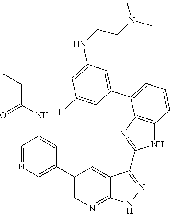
C1=NC=C(C2=CN=C3C(=C2)C(C2=NC4=C(N2)C=CC=C4C2=CC(NCCN(C)C)=CC(F)=C2)=NN3)C=C1NC(=O)CC
